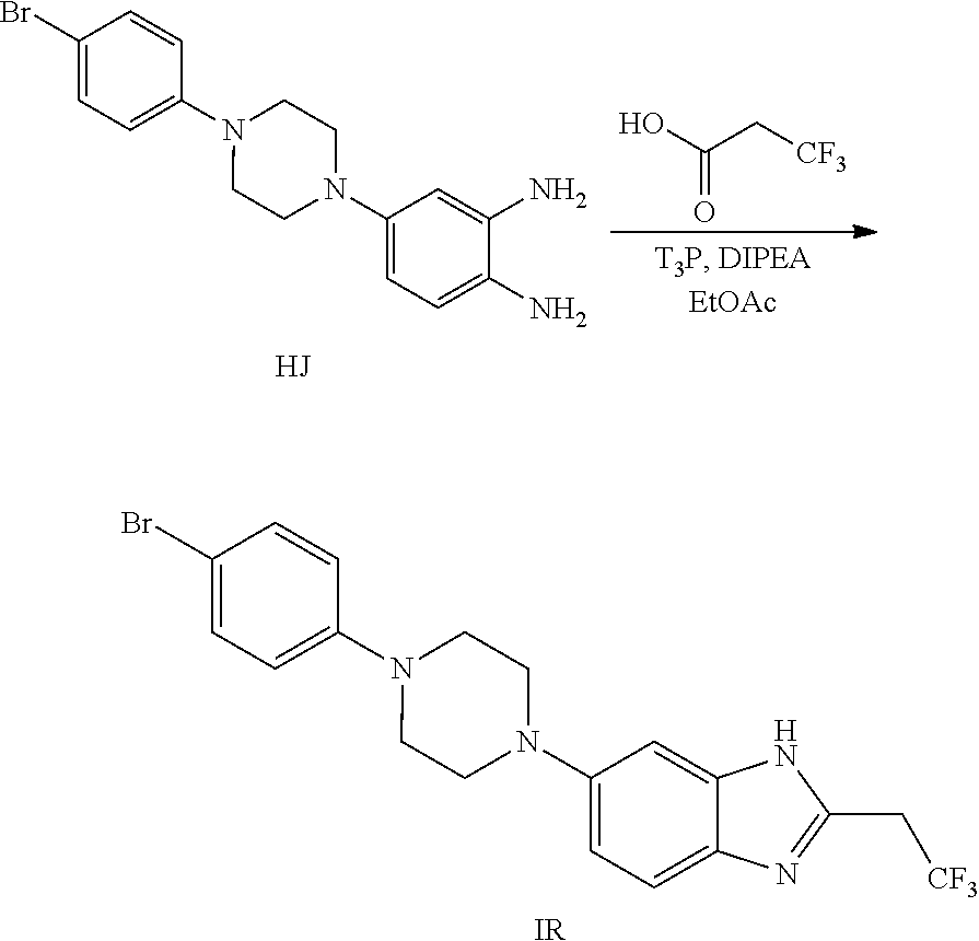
C1(Br)=CC=C(N2CCN(C3=CC=C4C(=C3)NC(C[CF3])=N4)CC2)C=C1.[IR].OC(C[CF3])=O.C1(Br)=CC=C(N2CCN(C3=CC=C(N)C(N)=C3)CC2)C=C1
